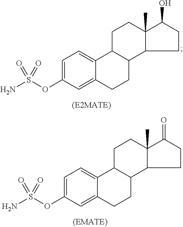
C12=CC=C(OS(N)(=O)=O)C=C1CCC1C2CCC2(C)C1CCC2O.C12=CC=C(OS(N)(=O)=O)C=C1CCC1C2CCC2(C)C1CCC2=O
